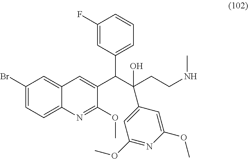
C1(Br)=CC=C2C(=C1)C=C(C(C(CCNC)(O)C1=CC(OC)=NC(OC)=C1)C1=CC=CC(F)=C1)C(OC)=N2
